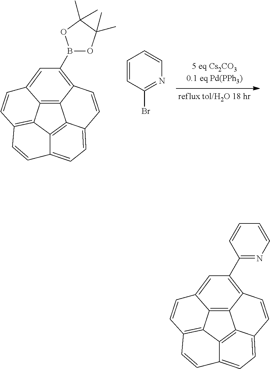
C12=C3C4=C5C1=C1C=CC2=CC(B2OC(C)(C)C(C)(C)O2)=C3C=CC4=CC=C5C=C1.C1=CC(Br)=NC=C1.C12=C3C4=C5C1=C1C=CC2=CC(C2=NC=CC=C2)=C3C=CC4=CC=C5C=C1
